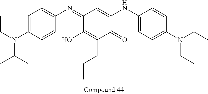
C1(=NC2=CC=C(N(CC)C(C)C)C=C2)C(O)=C(CCC)C(=O)C(NC2=CC=C(N(CC)C(C)C)C=C2)=C1
